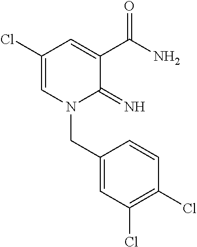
C1(Cl)=CN(CC2=CC(Cl)=C(Cl)C=C2)C(=N)C(C(N)=O)=C1
